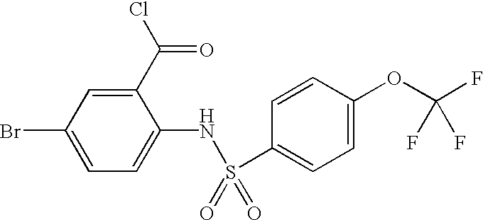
C1(C(Cl)=O)=CC(Br)=CC=C1NS(C1=CC=C(OC(F)(F)F)C=C1)(=O)=O
